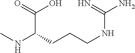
N(C(C(O)=O)CCCNC(N)=N)C
